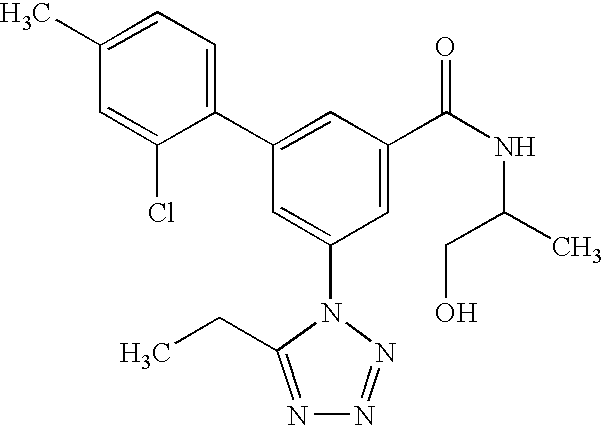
C1(C2=CC(C(NC(C)CO)=O)=CC(N3C(CC)=NN=N3)=C2)=CC=C(C)C=C1Cl
